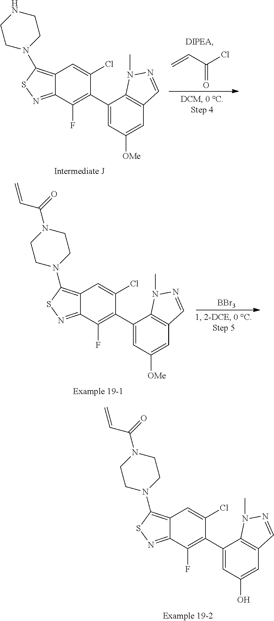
[BBr3].N1(C(=O)C=C)CCN(C2=C3C(=NS2)C(F)=C(C2=CC([OMe])=CC4=C2N(C)N=C4)C(Cl)=C3)CC1.N1(C(=O)C=C)CCN(C2=C3C(=NS2)C(F)=C(C2=CC(O)=CC4=C2N(C)N=C4)C(Cl)=C3)CC1.N1CCN(C2=C3C(=NS2)C(F)=C(C2=CC([OMe])=CC4=C2N(C)N=C4)C(Cl)=C3)CC1.C=CC(=O)Cl
